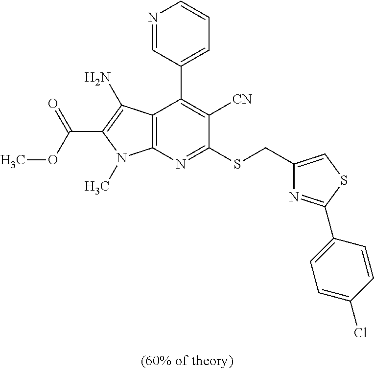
C12=C(N=C(SCC3=CSC(C4=CC=C(Cl)C=C4)=N3)C([CN])=C1C1=CC=CN=C1)N(C)C(C(OC)=O)=C2N
